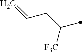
C([F3C])(CC=C)C
